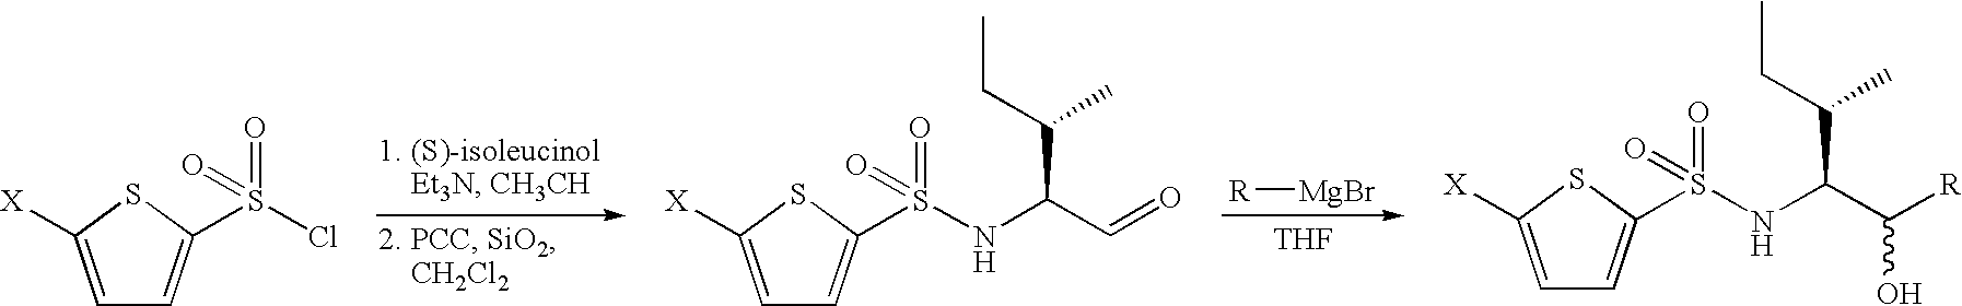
[R][MgBr].[THF].S(Cl)(=O)(=O)C1=CC=C([X])S1.S(NC(C=O)C(CC)C)(=O)(=O)C1=CC=C([X])S1.S(NC(C([R])O)C(CC)C)(=O)(=O)C1=CC=C([X])S1
